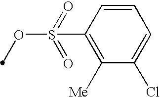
C1=CC(S(OC)(=O)=O)=C([Me])C(Cl)=C1
